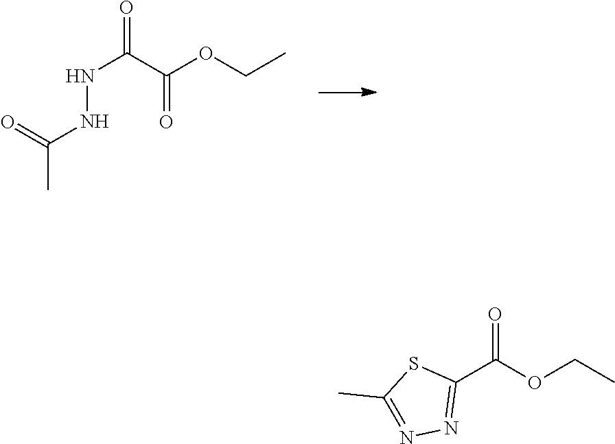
O=C(C(OCC)=O)NNC(C)=O.O=C(OCC)C1=NN=C(C)S1
